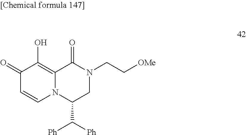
C1(=O)C=CN2C(=C1O)C(=O)N(CC[OMe])CC2C([Ph])[Ph]
